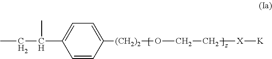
C1=CC([(CH2)2]OCC[X][K])=CC=C1C(CC)C
